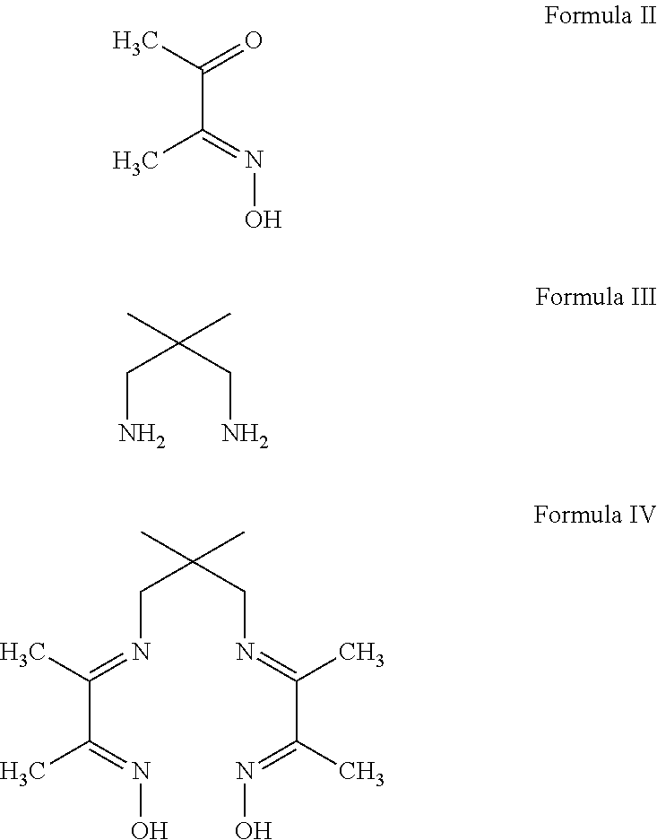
CC(=O)C(=NO)C.C(N)C(CN)(C)C.C(N=C(C)C(=NO)C)C(CN=C(C(C)=NO)C)(C)C
